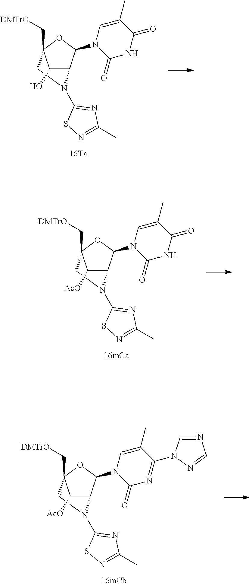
C1C2(C[DMTrO])C(O)C(C(N3C(=O)NC(=O)C(C)=C3)O2)N1C1=NC(C)=NS1.C1C2(C[DMTrO])C([AcO])C(C(N3C(=O)NC(=O)C(C)=C3)O2)N1C1=NC(C)=NS1.C1C2(C[DMTrO])C([AcO])C(C(N3C(=O)N=C(N4C=NC=N4)C(C)=C3)O2)N1C1=NC(C)=NS1
